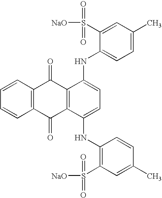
C12=C(C=CC=C1)C(=O)C1=C(C2=O)C(NC2=C(S([NaO])(=O)=O)C=C(C)C=C2)=CC=C1NC1=CC=C(C)C=C1S([NaO])(=O)=O
